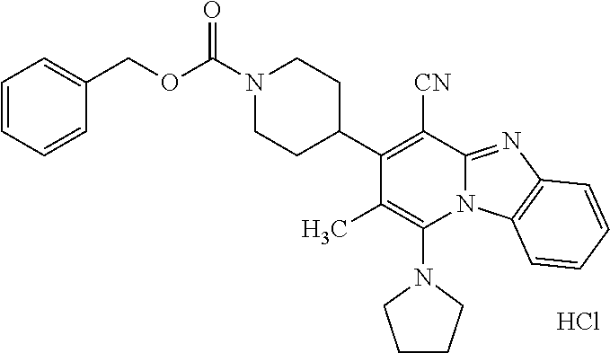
Cl.N1(C2=C(C)C(C3CCN(C(OCC4=CC=CC=C4)=O)CC3)=C([CN])C3=NC4=C(N23)C=CC=C4)CCCC1
